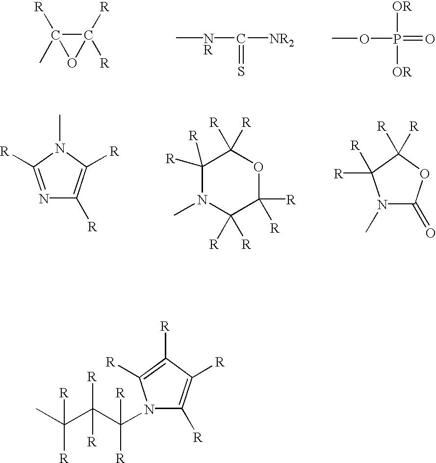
C1(C)([R])C([R])([R])O1.C[NR]C(=S)[NR2].COP(=O)([OR])[OR].N1=C([R])N(C)C([R])=C1[R].C1([R])([R])N(C)C([R])([R])C([R])([R])OC1([R])[R].N1(C)C(=O)OC([R])([R])C1([R])[R].N1(C(C(C(C)([R])[R])([R])[R])([R])[R])C([R])=C([R])C([R])=C1[R]
